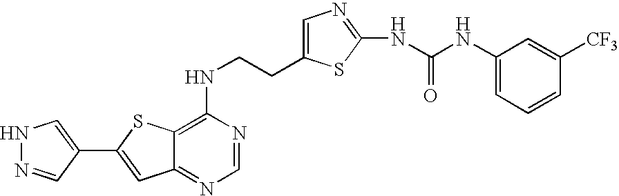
C1(NCCC2=CN=C(NC(NC3=CC=CC([CF3])=C3)=O)S2)=C2C(=NC=N1)C=C(C1=CNN=C1)S2
